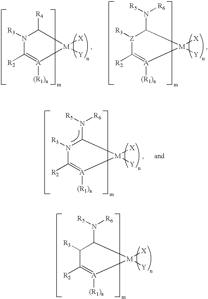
C1([R3])C([R2])=[A]([(R1)a])[M]([X])([Y])C1N([R6])[R5].N1([R3])C([R2])=[A]([(R1)a])[M]([X])([Y])C1[R4].[Z]1([R3])C([R2])=[A]([(R1)a])[M]([X])([Y])C1N([R6])[R5].N1([R3])C([R2])=[A]([(R1)a])[M]([X])([Y])C1N([R6])[R5]
